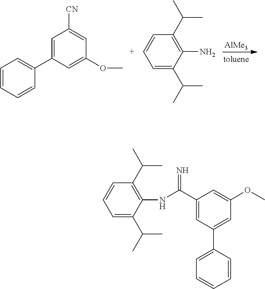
C1=C(C2=CC=CC=C2)C=C(OC)C=C1[CN].[AlMe3].C1=C(C(C)C)C(N)=C(C(C)C)C=C1.C1=C(C(C)C)C(NC(C2=CC(C3=CC=CC=C3)=CC(OC)=C2)=N)=C(C(C)C)C=C1
